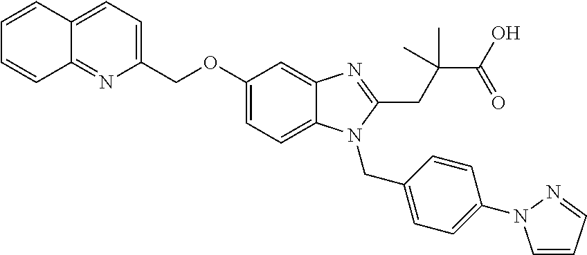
C1(COC2=CC=C3C(=C2)N=C(CC(C(O)=O)(C)C)N3CC2=CC=C(N3C=CC=N3)C=C2)=CC=C2C(=N1)C=CC=C2
